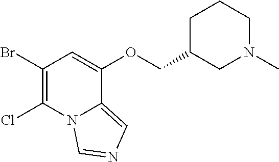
C1(Br)=C(Cl)N2C(=CN=C2)C(OCC2CN(C)CCC2)=C1
